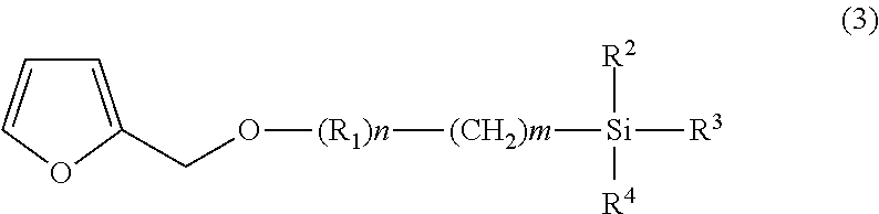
C1=C(CO[(R1)n][(CH2)m][Si]([R2])([R4])[R3])OC=C1
